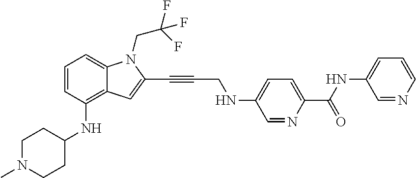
C1=CC(NC2CCN(C)CC2)=C2C(=C1)N(CC(F)(F)F)C(C#CCNC1=CC=C(C(NC3=CC=CN=C3)=O)N=C1)=C2
